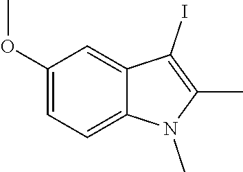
C1(OC)=CC=C2C(=C1)C(I)=C(C)N2C
